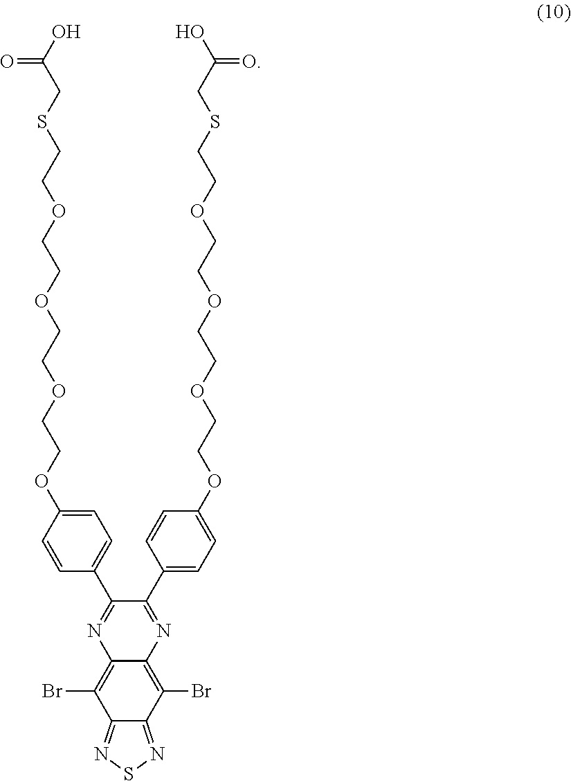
C12=C(Br)C3=NSN=C3C(Br)=C1N=C(C1=CC=C(OCCOCCOCCOCCSCC(O)=O)C=C1)C(C1=CC=C(OCCOCCOCCOCCSCC(O)=O)C=C1)=N2
